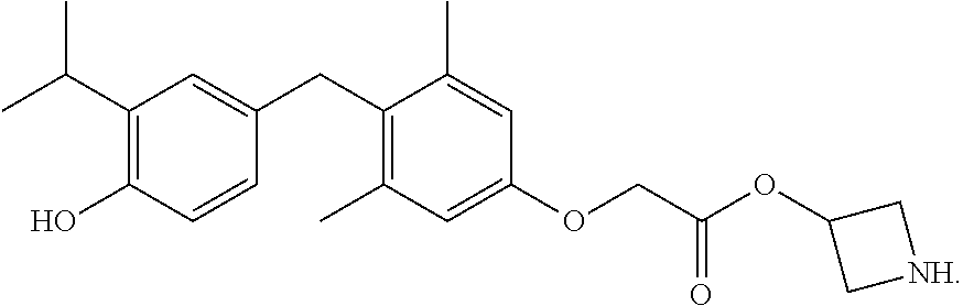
C1(C(C)C)=C(O)C=CC(CC2=C(C)C=C(OCC(OC3C[NH]C3)=O)C=C2C)=C1
